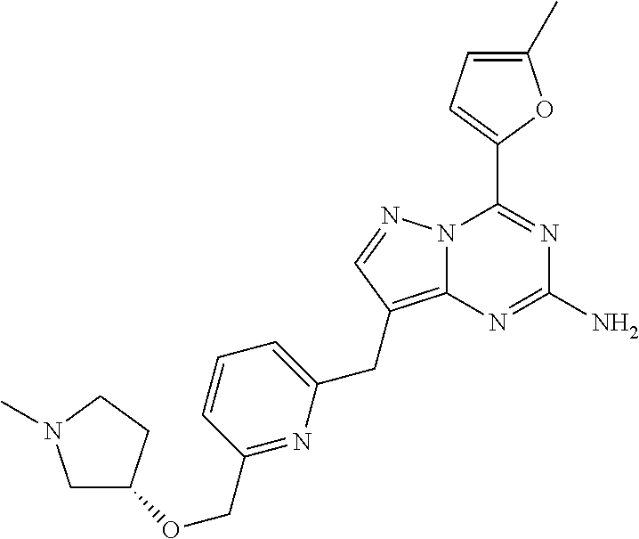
N12C(=C(CC3=CC=CC(COC4CN(C)CC4)=N3)C=N1)N=C(N)N=C2C1=CC=C(C)O1
